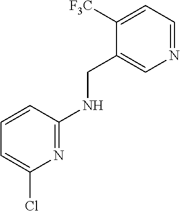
N1=C(NCC2=CN=CC=C2[F3C])C=CC=C1Cl
